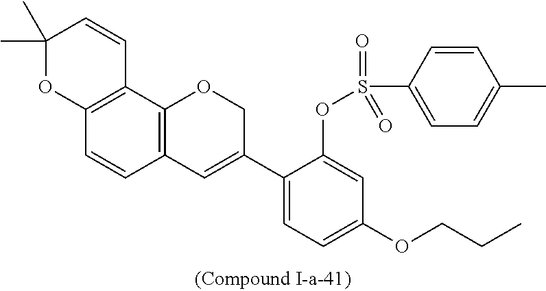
C12=C(C3=C(C=C1)C=C(C1=CC=C(OCCC)C=C1OS(C1=CC=C(C)C=C1)(=O)=O)CO3)C=CC(C)(C)O2
